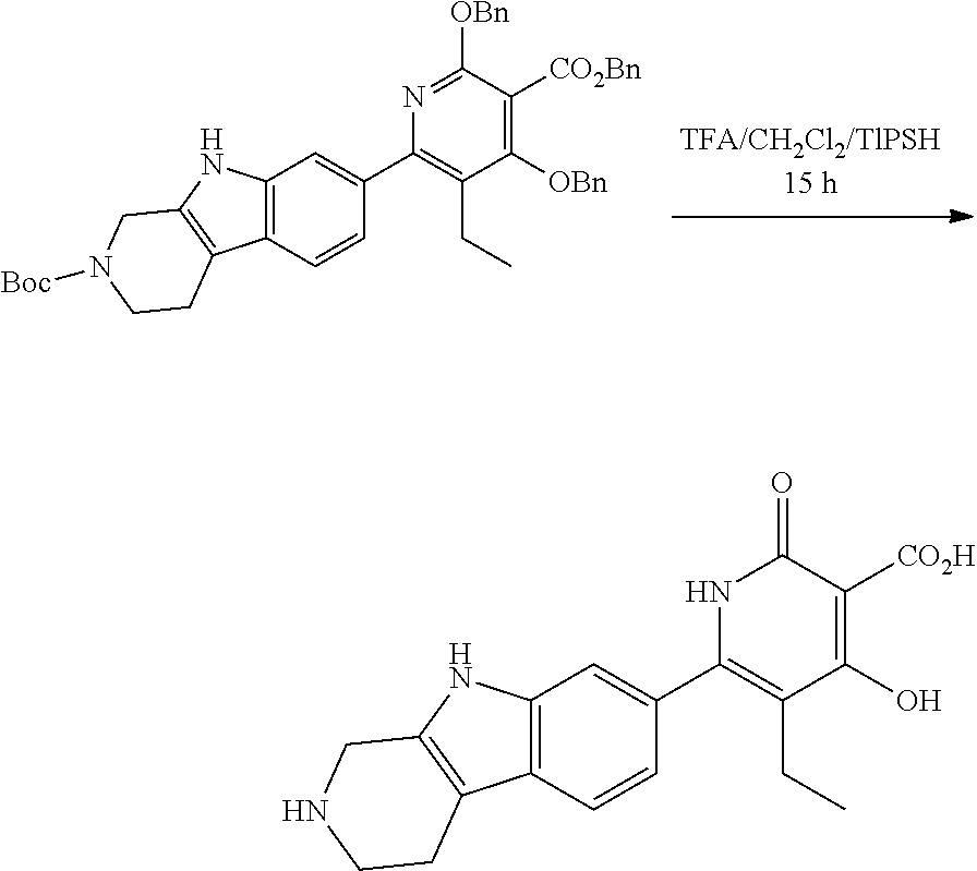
C12=C(C=CC(C3=C(CC)C(O)=C([CO2H])C(=O)N3)=C1)C1=C(N2)CNCC1.C12=C(C=CC(C3=C(CC)C([OBn])=C([CO2Bn])C([OBn])=N3)=C1)C1=C(N2)CN([Boc])CC1
